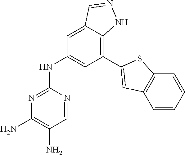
C1=C2C(=C(C3=CC4=C(C=CC=C4)S3)C=C1NC1=NC(N)=C(N)C=N1)NN=C2
